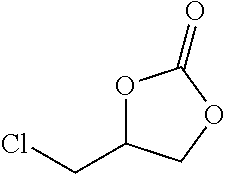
O1C(CCl)COC1=O
